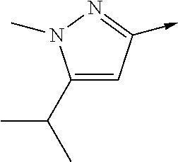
C1(C(C)C)=CC(->C)=NN1C
